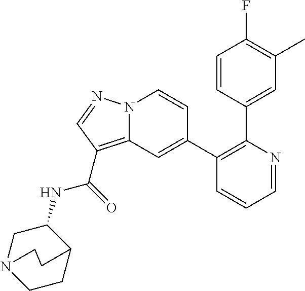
C1=CC(C2=C(C3=CC4=C(C(=O)NC5CN6CCC5CC6)C=NN4C=C3)C=CC=N2)=CC(C)=C1F
